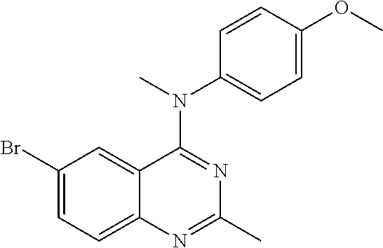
C1(Br)=CC=C2C(=C1)C(N(C)C1=CC=C(OC)C=C1)=NC(C)=N2
